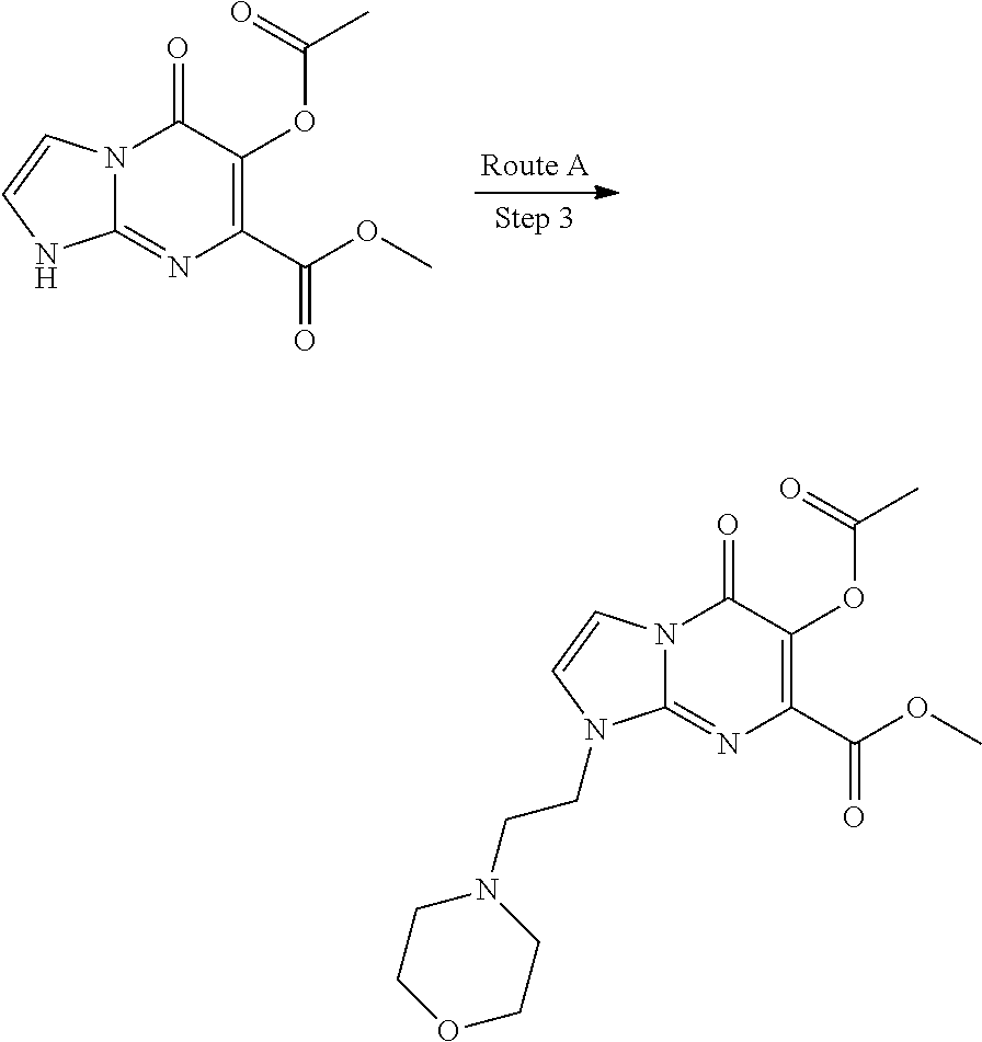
N12C(=NC(C(OC)=O)=C(OC(C)=O)C1=O)NC=C2.N12C(=NC(C(OC)=O)=C(OC(C)=O)C1=O)N(CCN1CCOCC1)C=C2
